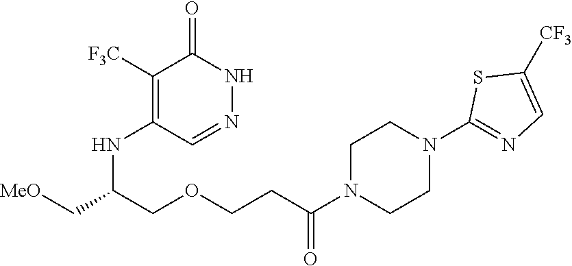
C1([F3C])=C(NC(COCCC(N2CCN(C3=NC=C([CF3])S3)CC2)=O)C[MeO])C=NNC1=O
